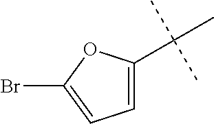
C1=C(C(C)(C)C)OC(Br)=C1
